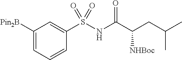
C1([Pin2B])=CC=CC(S(NC(C(CC(C)C)[NHBoc])=O)(=O)=O)=C1
